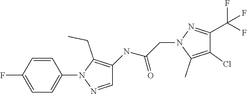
C1=C(F)C=CC(N2N=CC(NC(CN3C(C)=C(Cl)C(C(F)(F)F)=N3)=O)=C2CC)=C1
